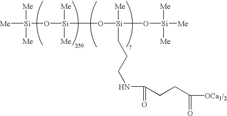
[Me][Si](O[Si](O[Si](O[Si]([Me])([Me])[Me])([Me])CCCNC(=O)CCC(=O)[OCa1/2])([Me])[Me])([Me])[Me]
